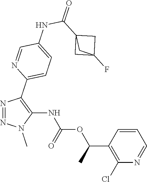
N1=NN(C)C(NC(OC(C2=C(Cl)N=CC=C2)C)=O)=C1C1=CC=C(NC(C23CC(F)(C2)C3)=O)C=N1
